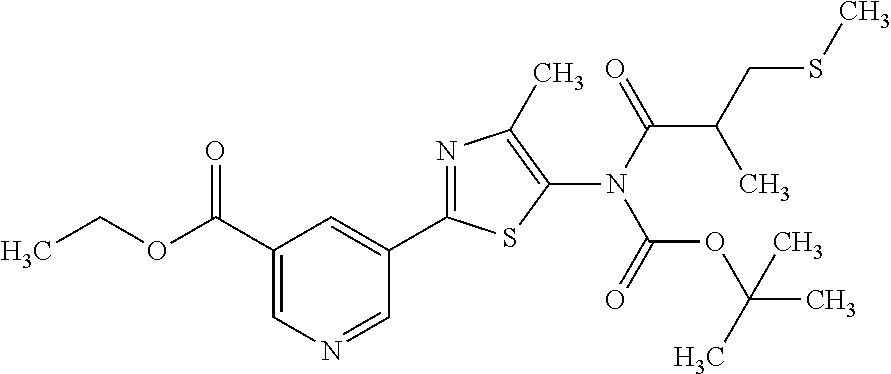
C1(C(OCC)=O)=CN=CC(C2=NC(C)=C(N(C(C(C)CSC)=O)C(OC(C)(C)C)=O)S2)=C1
